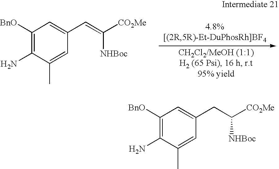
C1([BnO])=C(N)C(C)=CC(C=C([CO2Me])[NHBoc])=C1.C1([BnO])=C(N)C(C)=CC(CC([CO2Me])[NHBoc])=C1
